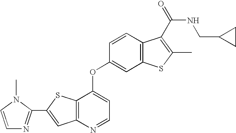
C12=C(N=CC=C1OC1=CC3=C(C=C1)C(C(=O)NCC1CC1)=C(C)S3)C=C(C1=NC=CN1C)S2
